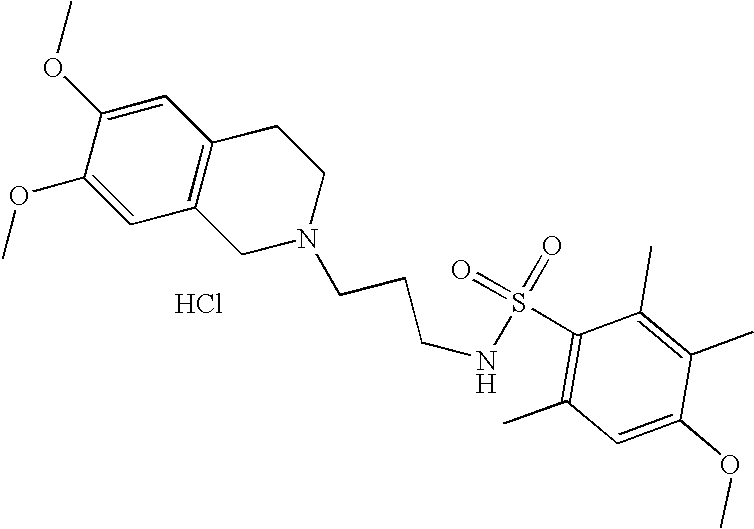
Cl.C1=C(OC)C(OC)=CC2=C1CCN(CCCNS(=O)(=O)C1=C(C)C=C(OC)C(C)=C1C)C2
